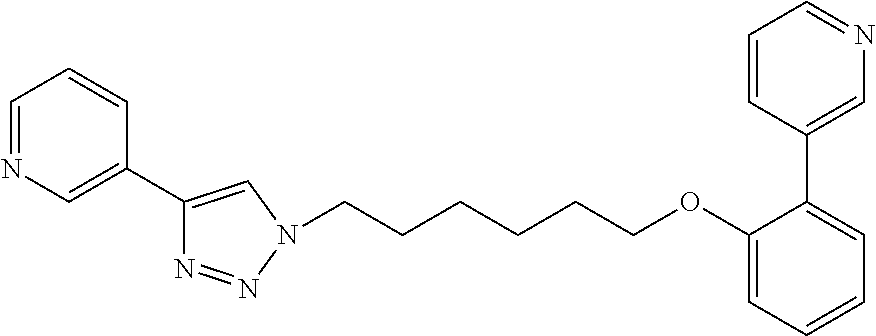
C1=NC=C(C2=CN(CCCCCCOC3=CC=CC=C3C3=CN=CC=C3)N=N2)C=C1
